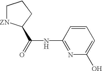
C1[ZN]C(C(=O)NC2=NC(O)=CC=C2)CC1
